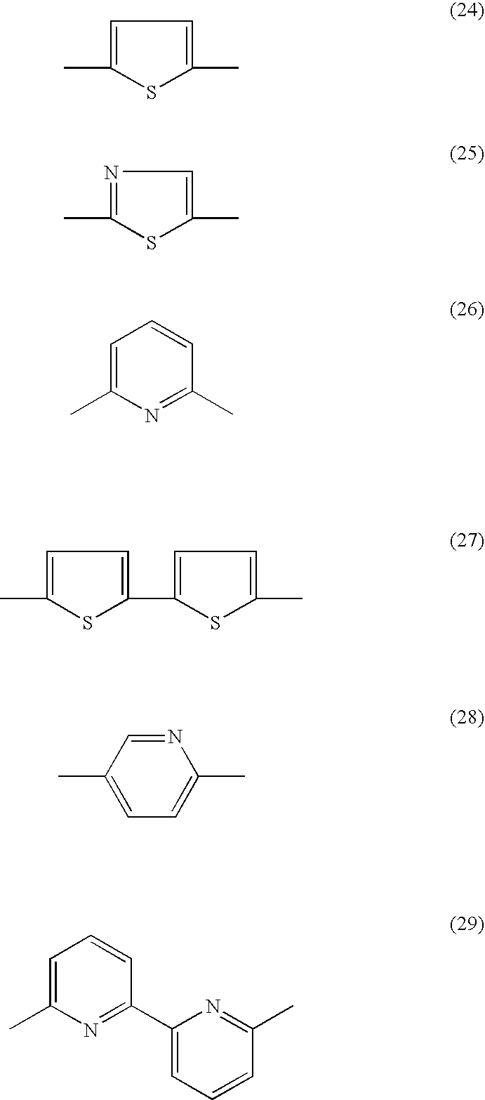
C1=C(C)SC(C)=C1.N1=C(C)SC(C)=C1.C1=C(C)N=C(C)C=C1.C1=C(C)SC(C2=CC=C(C)S2)=C1.CC1=CC=C(C)N=C1.C1=C(C)N=C(C2=CC=CC(C)=N2)C=C1
